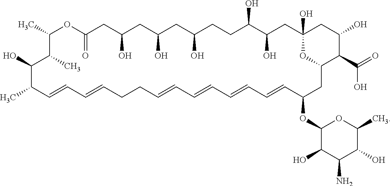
C1(O)CC2(O)CC(O)C(O)CCC(O)CC(O)CC(O)CC(=O)OC(C)C(C)C(O)C(C)C=CC=CCCC=CC=CC=CC=CC(OC3C(O)C(N)C(O)C(C)O3)CC(C1C(O)=O)O2
